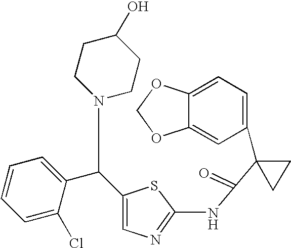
C1=C2C(=CC(C3(C(=O)NC4=NC=C(C(C5=CC=CC=C5Cl)CN5CCC(O)CC5)S4)CC3)=C1)OCO2
